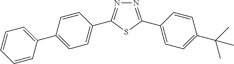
N1=C(C2=CC=C(C(C)(C)C)C=C2)SC(C2=CC=C(C3=CC=CC=C3)C=C2)=N1
